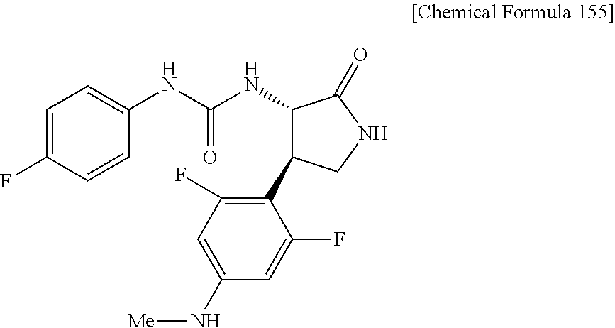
C1=C(F)C=CC(NC(NC2C(C3=C(F)C=C(N[Me])C=C3F)CNC2=O)=O)=C1
